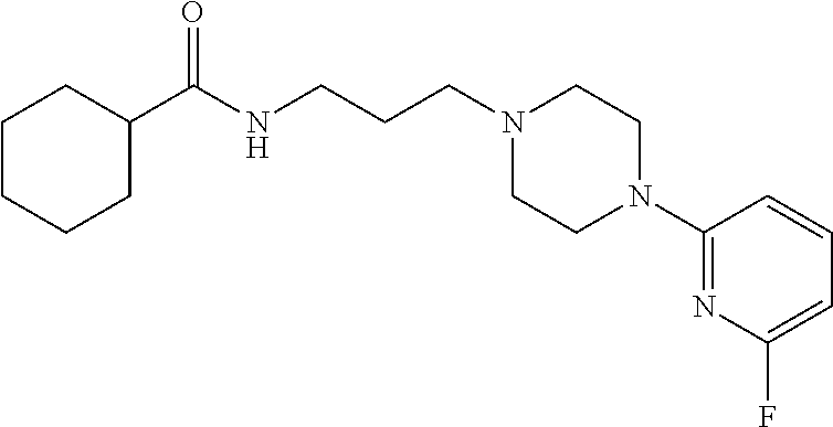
N1(CCCNC(C2CCCCC2)=O)CCN(C2=NC(F)=CC=C2)CC1
